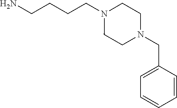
NCCCCN1CCN(CC2=CC=CC=C2)CC1
